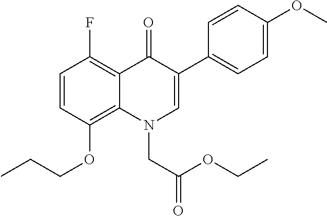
C1=CC(OCCC)=C2C(=C1F)C(=O)C(C1=CC=C(OC)C=C1)=CN2CC(OCC)=O
